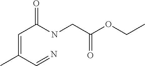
C(=C(C=N)C)C(NCC(OCC)=O)=O
